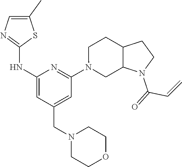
C1(NC2=NC=C(C)S2)=CC(CN2CCOCC2)=CC(N2CC3C(CC2)CCN3C(=O)C=C)=N1
